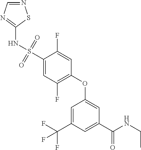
N(S(C1=CC(F)=C(OC2=CC(C(NCC)=O)=CC(C(F)(F)F)=C2)C=C1F)(=O)=O)C1=NC=NS1
